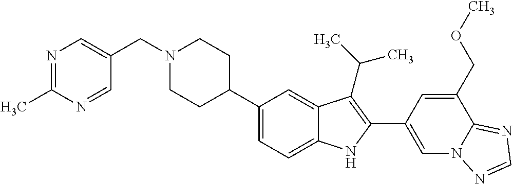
N1(CC2=CN=C(C)N=C2)CCC(C2=CC=C3C(=C2)C(C(C)C)=C(C2=CN4C(=NC=N4)C(COC)=C2)N3)CC1
